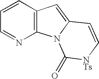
C1=CC2=C(N=C1)N1C(=C2)C=C[NTs]C1=O
